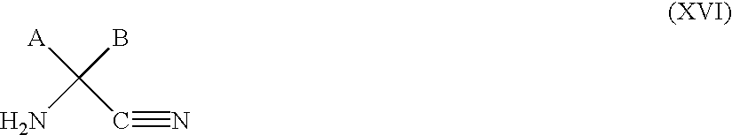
[A]C(C#N)(B)N
